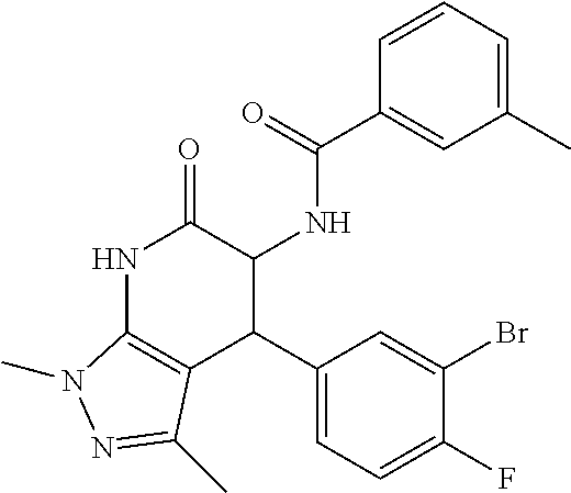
N1C2=C(C(C3=CC=C(F)C(Br)=C3)C(NC(=O)C3=CC(C)=CC=C3)C1=O)C(C)=NN2C
